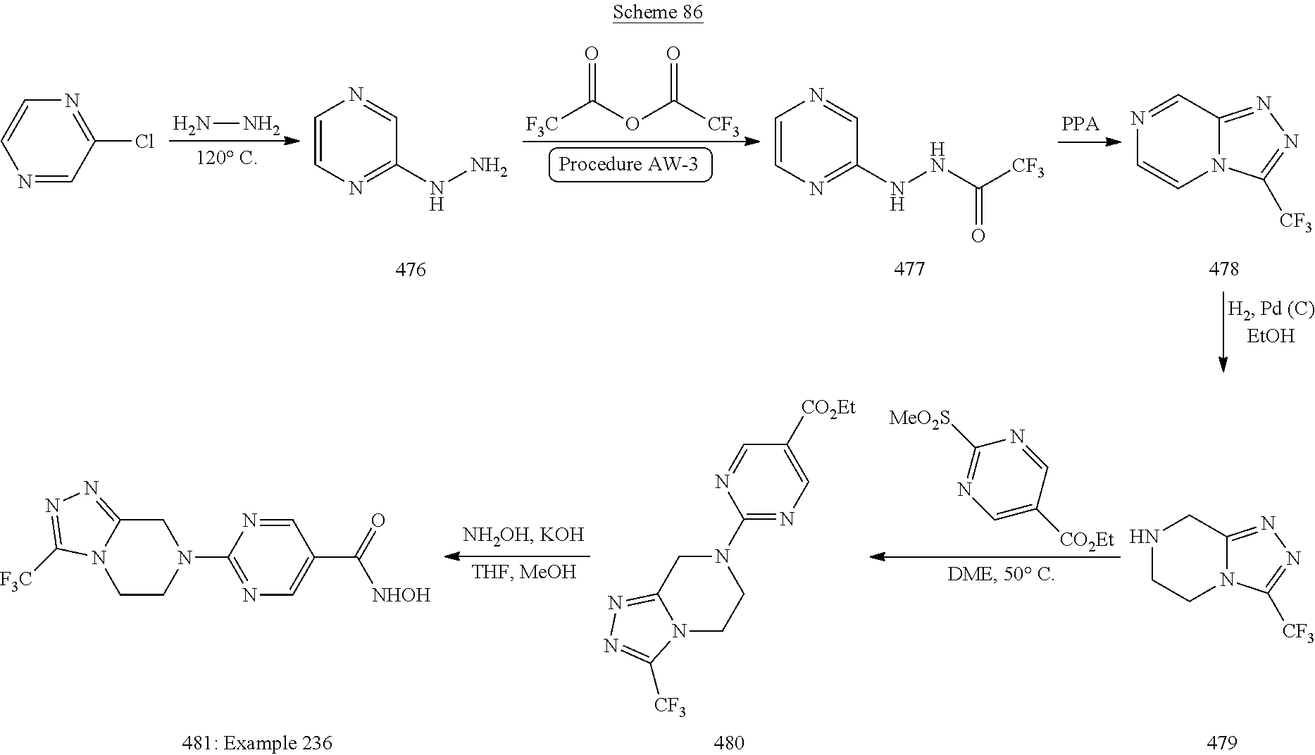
N1=CC(Cl)=NC=C1.NN.C1=CN=C(NN)C=N1.O=C(OC([CF3])=O)[F3C].C1=CN=C(NNC(=O)[CF3])C=N1.N1=CC2=NN=C([CF3])N2C=C1.N1CCN2C(=NN=C2[CF3])C1.C1=C([CO2Et])C=NC([MeO2S])=N1.C1(N2CC3=NN=C([CF3])N3CC2)=NC=C([CO2Et])C=N1.N1=C(N2CC3=NN=C([F3C])N3CC2)N=CC(C([NHOH])=O)=C1
